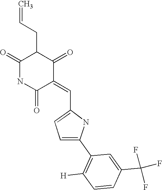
C1(=O)NC(=O)C(=CC2=CC=C(C3=C([H])C=CC(C(F)(F)F)=C3)N2)C(=O)C1CC=C
